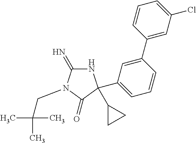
N1C(=N)N(CC(C)(C)C)C(=O)C1(C1CC1)C1=CC=CC(C2=CC(Cl)=CC=C2)=C1
